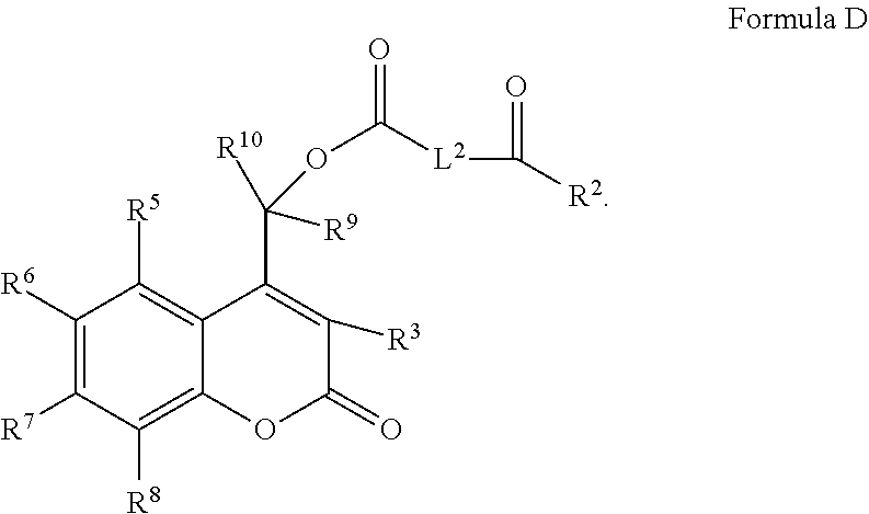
C1([R6])=C([R7])C([R8])=C2C(=C1[R5])C(C([R10])(OC([L2]C([R2])=O)=O)[R9])=C([R3])C(=O)O2
